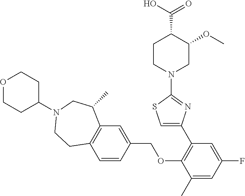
C1CN(C2=NC(C3=C(OCC4=CC5=C(C=C4)CCN(C4CCOCC4)CC5C)C(C)=CC(F)=C3)=CS2)CC(OC)C1C(O)=O
